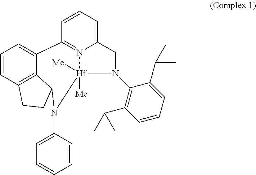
C12=CC=CC3=N1[Hf]([Me])([Me])(N(C1=C(C(C)C)C=CC=C1C(C)C)C2)N(C1=CC=CC=C1)C1C2=C(C=CC=C32)CC1
